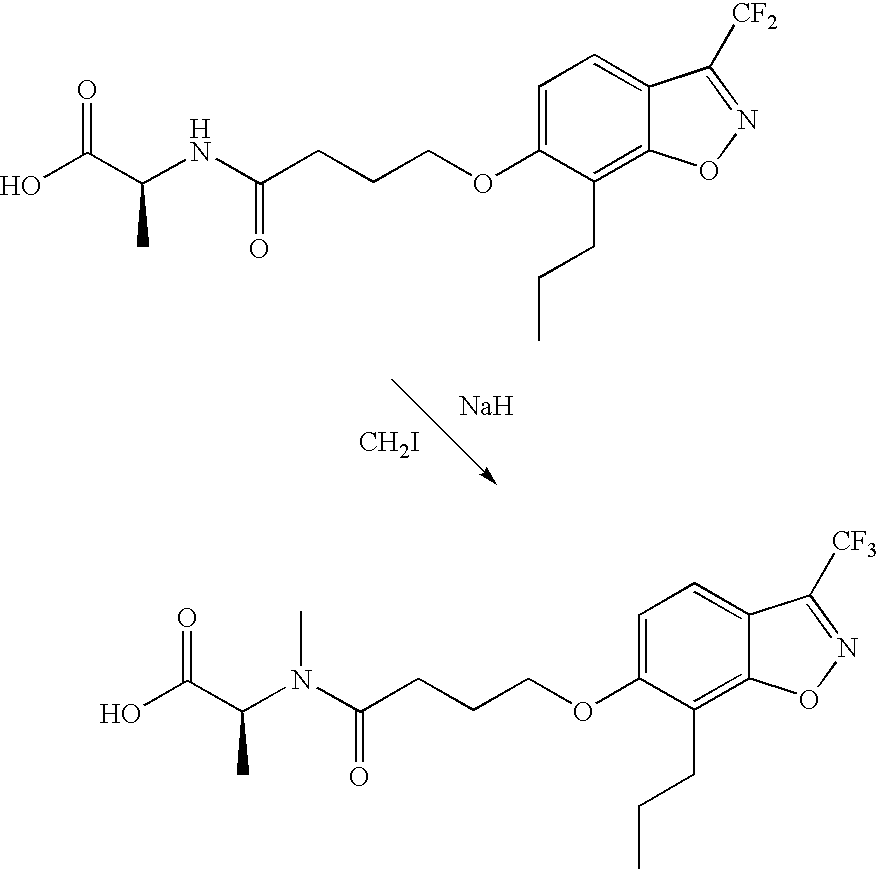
[CH2I].C1=C(OCCCC(NC(C)C(=O)O)=O)C(CCC)=C2C(=C1)C([CF2])=NO2.[Na].C1=C(OCCCC(N(C(C)C(=O)O)C)=O)C(CCC)=C2C(=C1)C([CF3])=NO2
